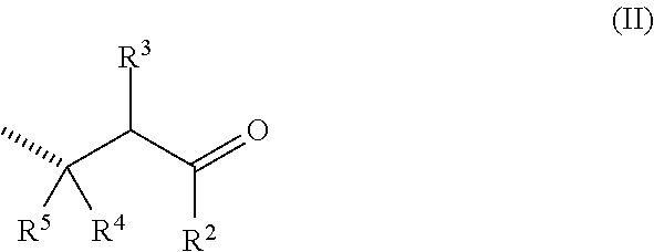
CC(C(C(=O)[R2])[R3])([R5])[R4]
